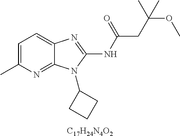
C1=C(C)N=C2C(=C1)N=C(NC(CC(OC)(C)C)=O)N2C1CCC1.[C17H24N4O2]
